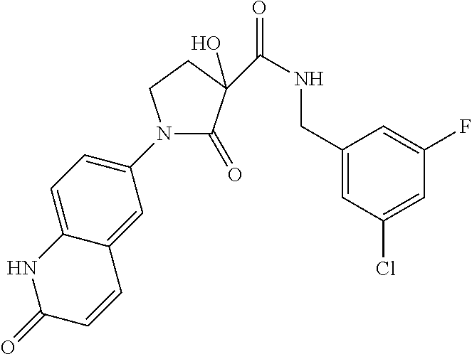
C1(CNC(=O)C2(O)C(=O)N(C3=CC=C4C(=C3)C=CC(=O)N4)CC2)=CC(Cl)=CC(F)=C1
